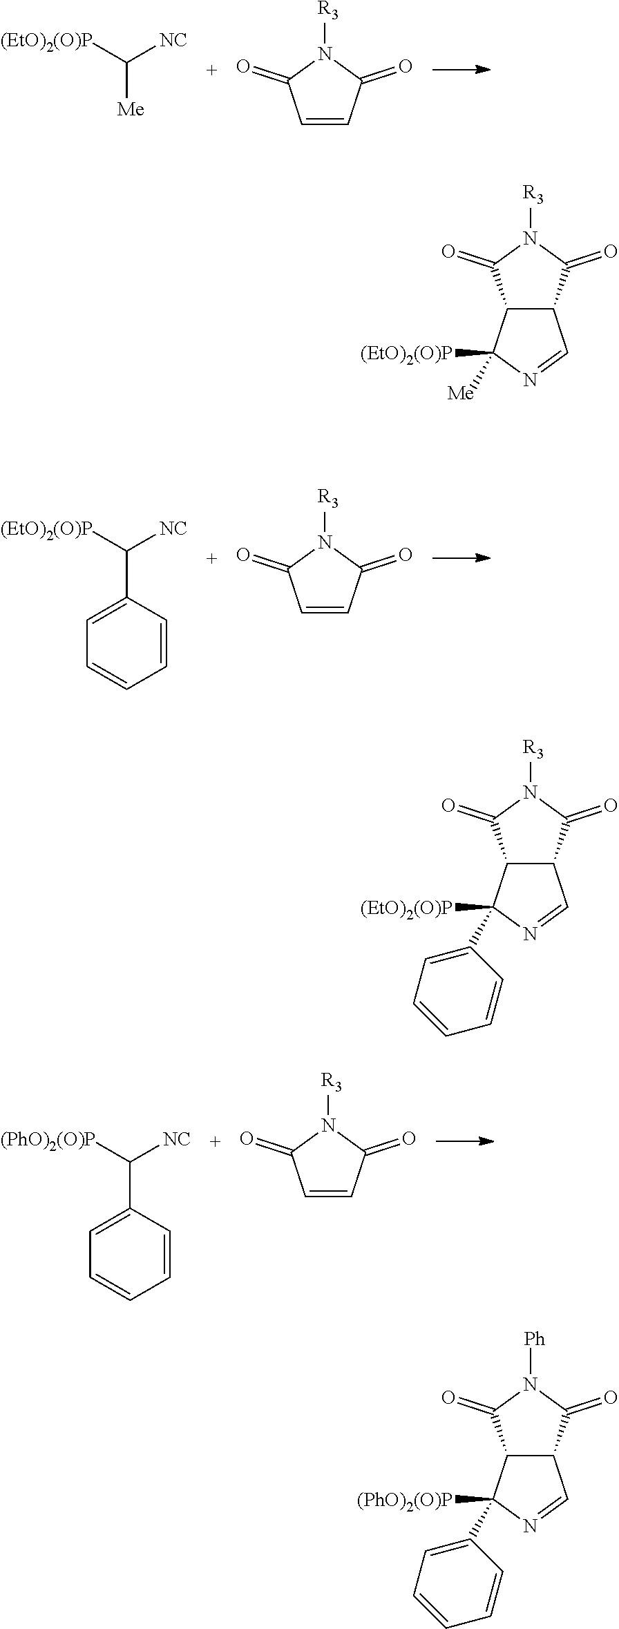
[(EtO)2(O)P]C([NC])[Me].C1=CC(=O)N([R3])C1=O.[(EtO)2(O)P]C([NC])C1=CC=CC=C1.C1=CC(=O)N([R3])C1=O.C1(C([(PhO)2(O)P])[NC])=CC=CC=C1.C1=CC(=O)N([R3])C1=O.C12C(C([(EtO)2(O)P])([Me])N=C1)C(=O)N([R3])C2=O.C12C(C([(EtO)2(O)P])(C3=CC=CC=C3)N=C1)C(=O)N([R3])C2=O.C12C(C([(PhO)2(O)P])(C3=CC=CC=C3)N=C1)C(=O)N([Ph])C2=O
